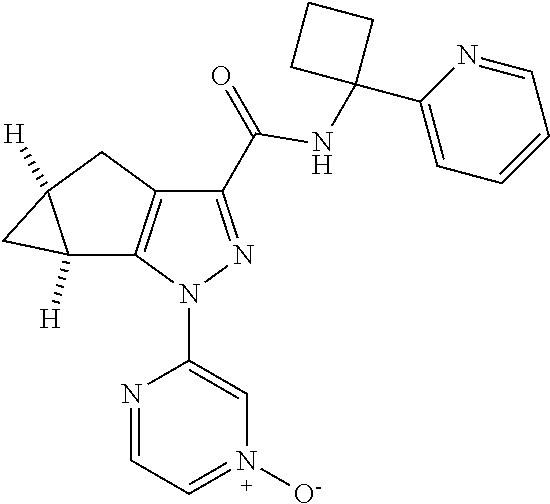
C12([H])C3=C(CC1([H])C2)C(C(=O)NC1(C2=CC=CC=N2)CCC1)=NN3C1=CN([O-])=CC=N1
